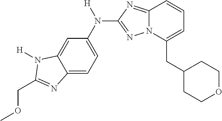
C12=CC=C(N([H])C3=NN4C(=N3)C=CC=C4CC3CCOCC3)C=C1N([H])C(COC)=N2
